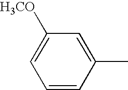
C1=CC(C)=CC([H3CO])=C1
